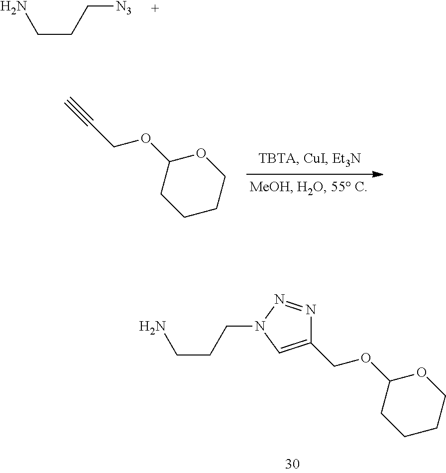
C(CC[N3])N.C(COC1CCCCO1)#C.C(CN1C=C(COC2CCCCO2)N=N1)CN
